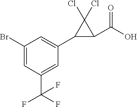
C1(Br)=CC(C(F)(F)F)=CC(C2C(C(O)=O)C2(Cl)Cl)=C1
